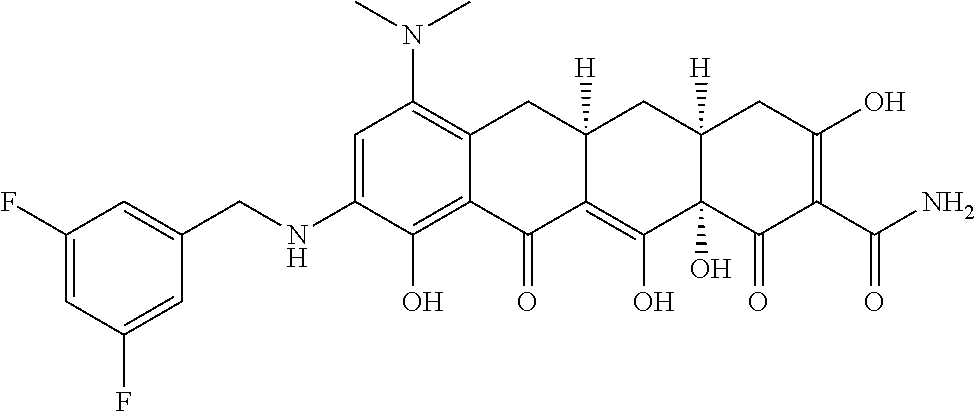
C1=C(NCC2=CC(F)=CC(F)=C2)C(O)=C2C(=C1N(C)C)CC1([H])C(=C(O)C3(O)C([H])(C1)CC(O)=C(C(N)=O)C3=O)C2=O
